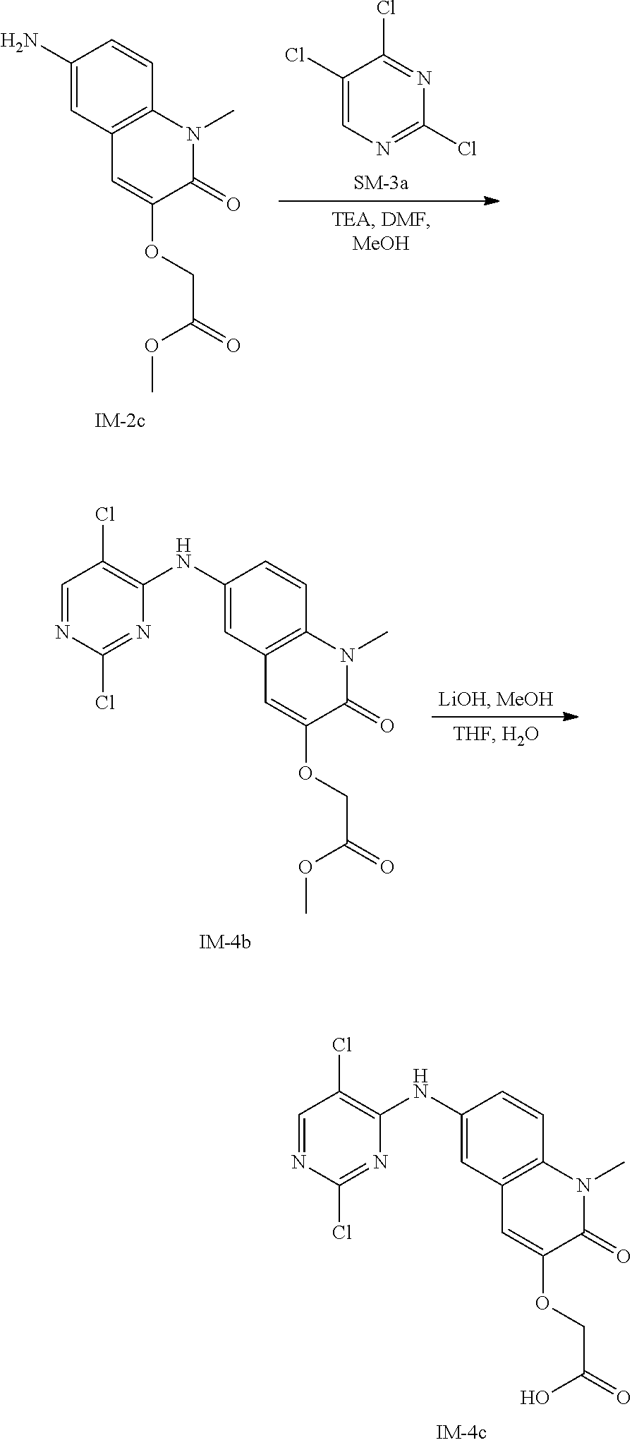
C1(N)=CC2=C(C=C1)N(C)C(=O)C(OCC(=O)OC)=C2.C1(Cl)=CN=C(Cl)N=C1Cl.C1(NC2=C(Cl)C=NC(Cl)=N2)=CC2=C(C=C1)N(C)C(=O)C(OCC(=O)O)=C2.C1(NC2=C(Cl)C=NC(Cl)=N2)=CC2=C(C=C1)N(C)C(=O)C(OCC(=O)OC)=C2
